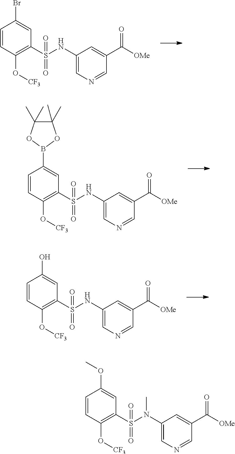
C1=CC(O[CF3])=C(S(NC2=CN=CC(C([OMe])=O)=C2)(=O)=O)C=C1Br.C1=CC(O[CF3])=C(S(NC2=CN=CC(C([OMe])=O)=C2)(=O)=O)C=C1B1OC(C)(C)C(C)(C)O1.C1=CC(O[CF3])=C(S(NC2=CN=CC(C([OMe])=O)=C2)(=O)=O)C=C1O.C1=CC(O[CF3])=C(S(N(C2=CN=CC(C([OMe])=O)=C2)C)(=O)=O)C=C1OC
